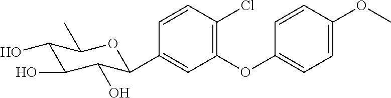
C1(OC2=CC=C(OC)C=C2)=C(Cl)C=CC(C2C(O)C(O)C(O)C(C)O2)=C1
